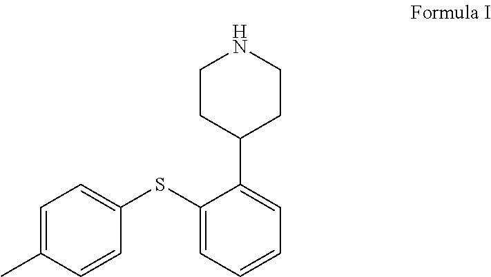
C1=C(C)C=CC(SC2=CC=CC=C2C2CCNCC2)=C1
